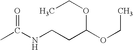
CC(NCCC(OCC)OCC)=O
